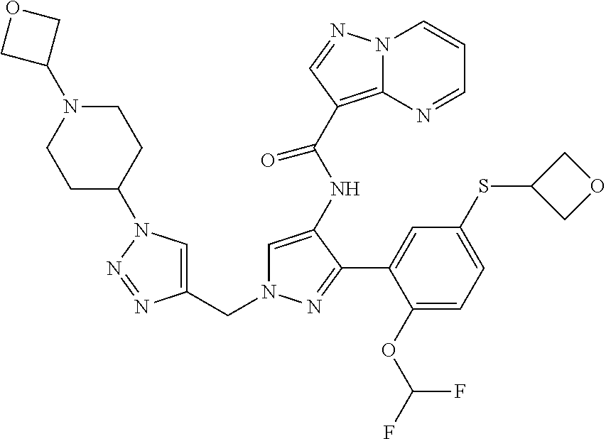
C1(CN2C=C(NC(C3=C4N(C=CC=N4)N=C3)=O)C(C3=CC(SC4COC4)=CC=C3OC(F)F)=N2)=CN(C2CCN(C3COC3)CC2)N=N1
